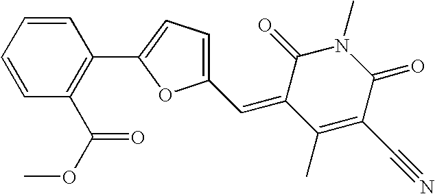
C1=CC=CC(C(OC)=O)=C1C1=CC=C(C=C2C(C)=C(C#N)C(=O)N(C)C2=O)O1
